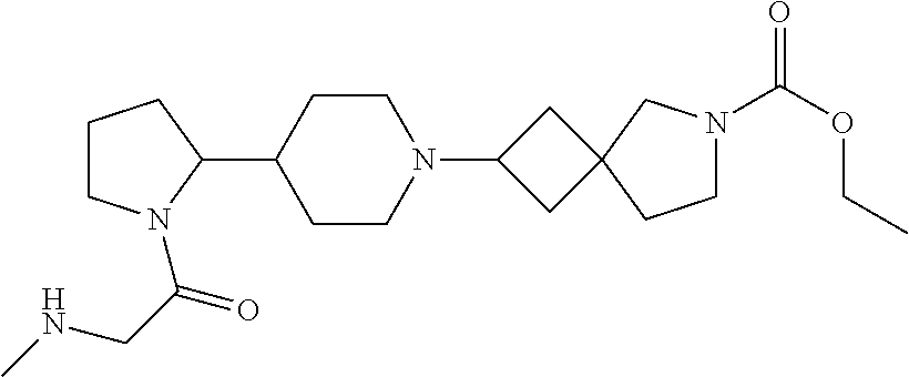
C1CN(C(CNC)=O)C(C2CCN(C3CC4(C3)CCN(C(OCC)=O)C4)CC2)C1
